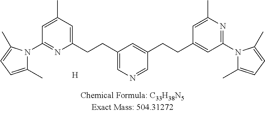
[H].C1(CCC2=CN=CC(CCC3=CC(N4C(C)=CC=C4C)=NC(C)=C3)=C2)=CC(C)=CC(N2C(C)=CC=C2C)=N1
